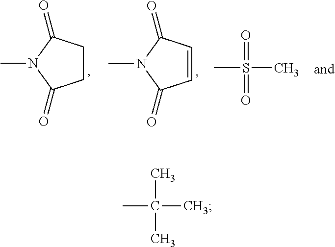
C1CC(=O)N(C)C1=O.C1=CC(=O)N(C)C1=O.CS(C)(=O)=O.CC(C)(C)C
